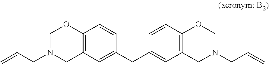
C12=C(C=C(CC3=CC4=C(C=C3)OCN(CC=C)C4)C=C1)CN(CC=C)CO2
